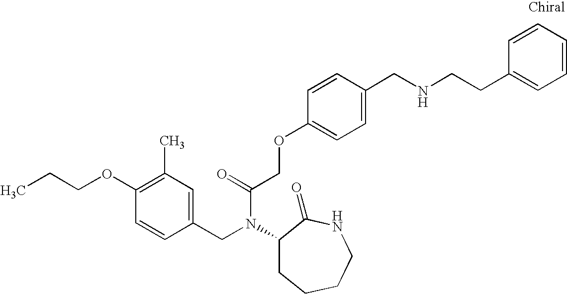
CCCOC1=C(C)C=C(CN(C(COC2=CC=C(CNCCC3=CC=CC=C3)C=C2)=O)C2CCCCNC2=O)C=C1
